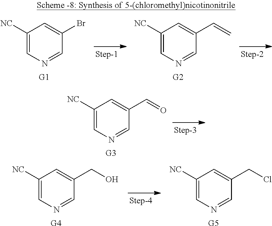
C1([NC])=CN=CC(Br)=C1.[G1].C1([NC])=CN=CC(C=C)=C1.[G2].C1([NC])=CN=CC(C=O)=C1.[G3].C1([NC])=CN=CC(CO)=C1.[G4].C1([NC])=CN=CC(CCl)=C1.[G5]
